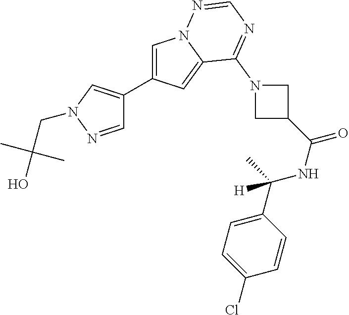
C1=C(C2=CN(CC(O)(C)C)N=C2)C=C2N1N=CN=C2N1CC(C(NC(C2=CC=C(Cl)C=C2)(C)[H])=O)C1
